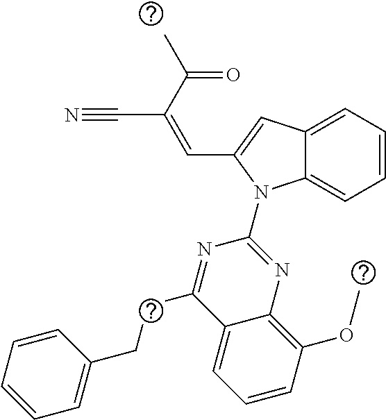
C12=CC=CC=C1N(C1=NC3=C(OC)C=CC=C3C(CCC3=CC=CC=C3)=N1)C(C=C(C(=O)C)C#N)=C2
